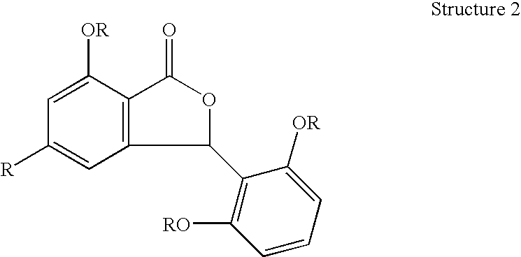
C1([OR])=CC([R])=CC2=C1C(=O)OC2C1=C([RO])C=CC=C1[OR]
